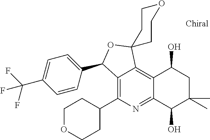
C1=C(C(F)(F)F)C=CC(C2C3=C(C4CCOCC4)N=C4C(=C3C3(O2)CCOCC3)C(O)CC(C)(C)C4O)=C1
